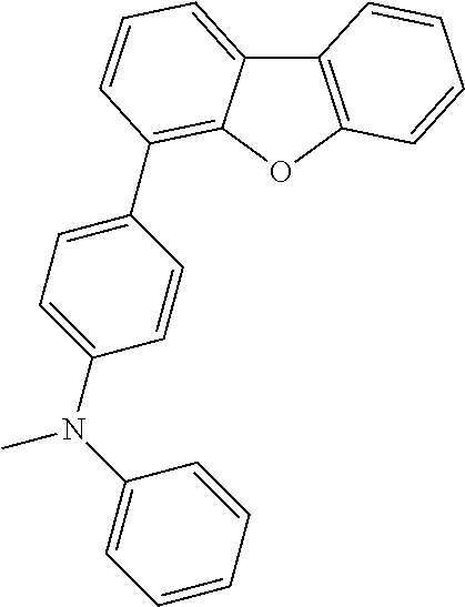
N(C1=CC=CC=C1)(C)C1=CC=C(C2=C3C(=CC=C2)C2=C(O3)C=CC=C2)C=C1
